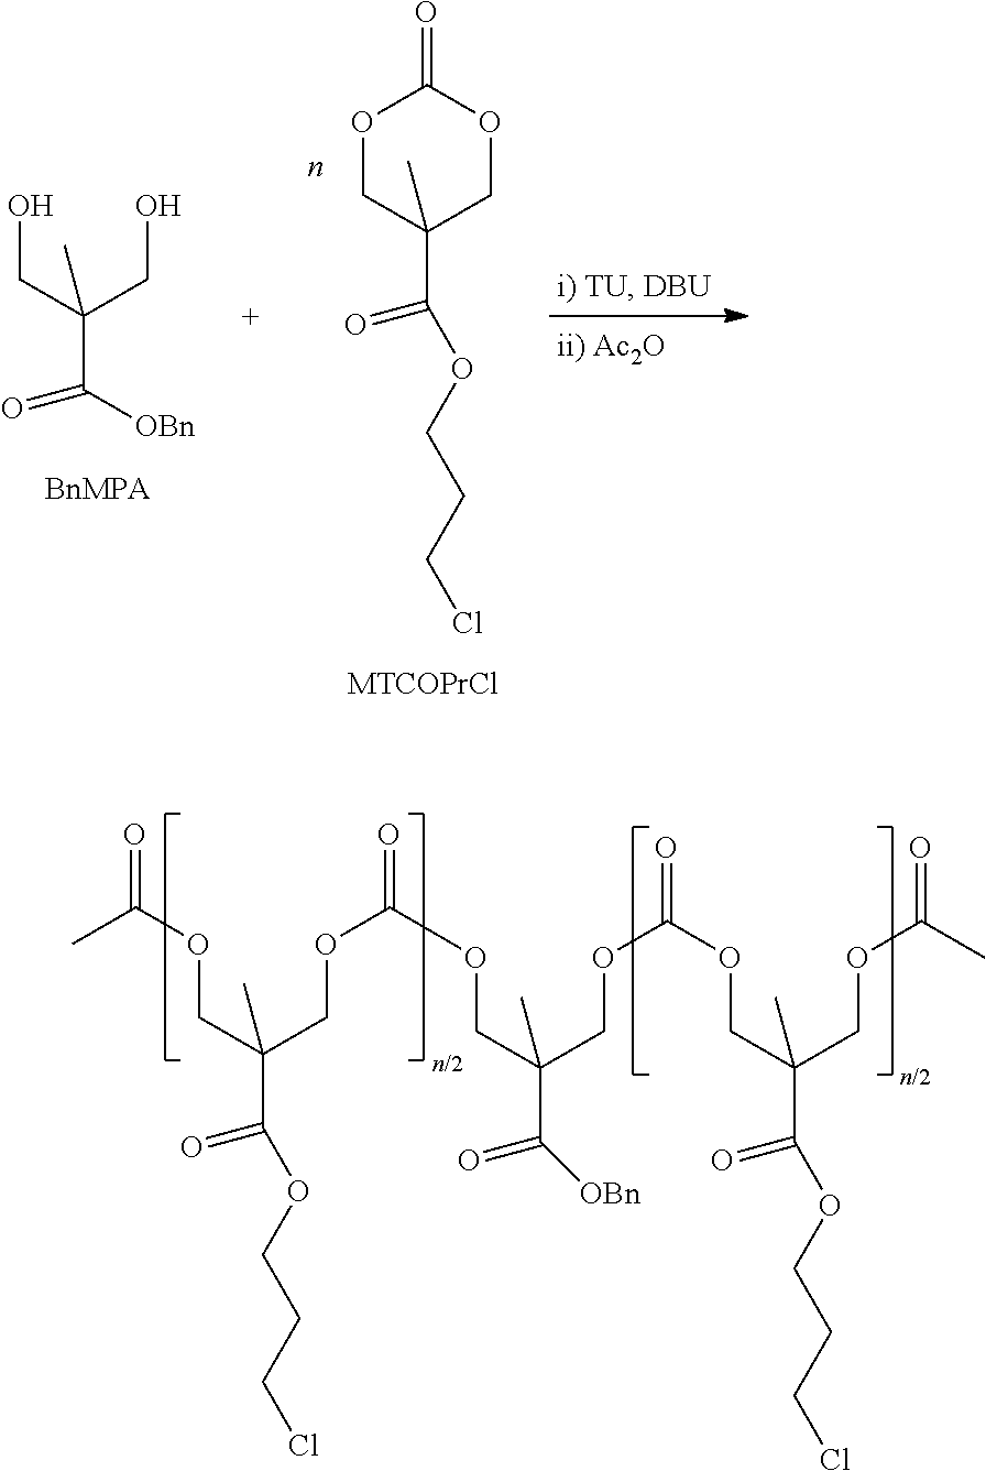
O1CC(C(=O)OCCCCl)(C)COC1=O.[MTCOPrCl].OCC(CO)(C)C([OBn])=O.O(CC(COC(=O)OCC(COC(=O)OCC(COC(=O)C)(C(=O)OCCCCl)C)(C(=O)[OBn])C)(C(=O)OCCCCl)C)C(C)=O
